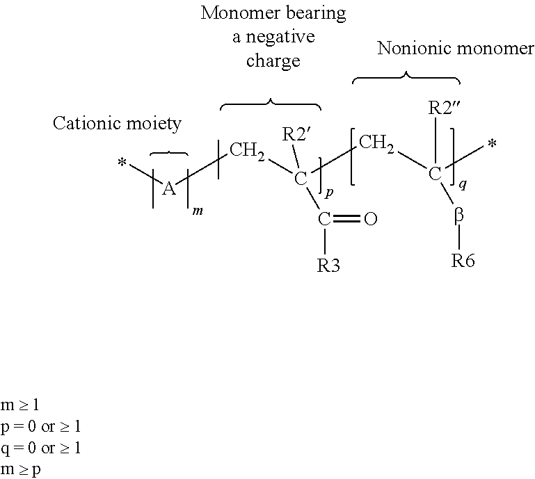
C[A]CC(CC(C)([R2])b[R6])(C([R3])=O)[R2]
